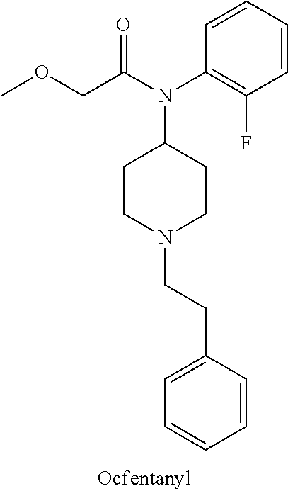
C1=CC=CC(F)=C1N(C1CCN(CCC2=CC=CC=C2)CC1)C(=O)COC
